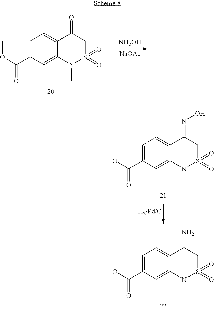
[NH2OH].[NaOAc].C1=C(C(OC)=O)C=C2C(=C1)C(=O)CS(=O)(=O)N2C.C1=C(C(OC)=O)C=C2C(=C1)C(=NO)CS(=O)(=O)N2C.C1=C(C(OC)=O)C=C2C(=C1)C(N)CS(=O)(=O)N2C
